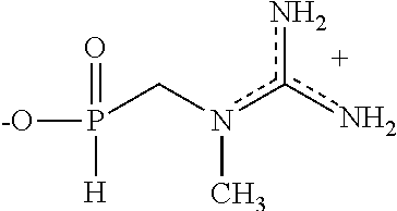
[-O]P(=O)([H])Cn(C)c(n)n
